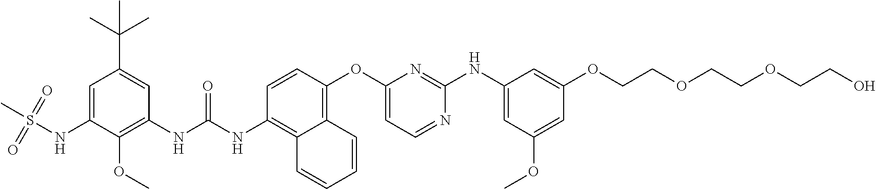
CS(=O)(=O)NC1=CC(C(C)(C)C)=CC(NC(=O)NC2=C3C(=C(OC4=CC=NC(NC5=CC(OC)=CC(OCCOCCOCCO)=C5)=N4)C=C2)C=CC=C3)=C1OC
